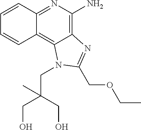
C12=NC(N)=C3C(=C1C=CC=C2)N(CC(CO)(CO)C)C(COCC)=N3
